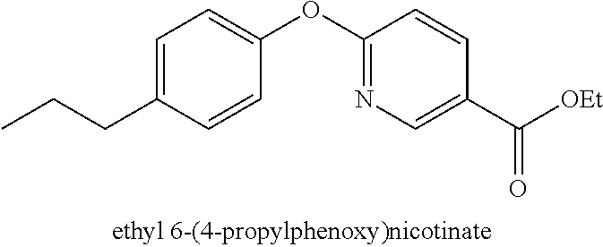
C1=C(CCC)C=CC(OC2=NC=C(C([OEt])=O)C=C2)=C1
